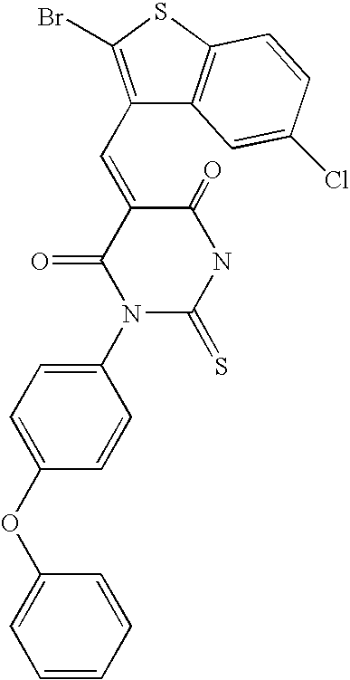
C1(C=C2C(=O)N(C3=CC=C(OC4=CC=CC=C4)C=C3)C(=S)NC2=O)=C(Br)SC2=C1C=C(Cl)C=C2
